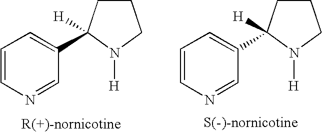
C1=CN=CC(C2([H])CCCN2[H])=C1.C1=CN=CC(C2([H])CCCN2[H])=C1
